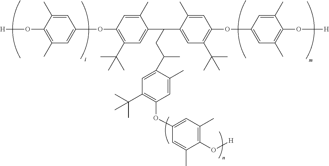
[H]OC1=C(C)C=C(OC2=C(C(C)(C)C)C=C(C(C3=CC(C(C)(C)C)=C(OC4=CC(C)=C(O[H])C(C)=C4)C=C3C)CC(C)C3=CC(C(C)(C)C)=C(OC4=CC(C)=C(O[H])C(C)=C4)C=C3C)C(C)=C2)C=C1C
